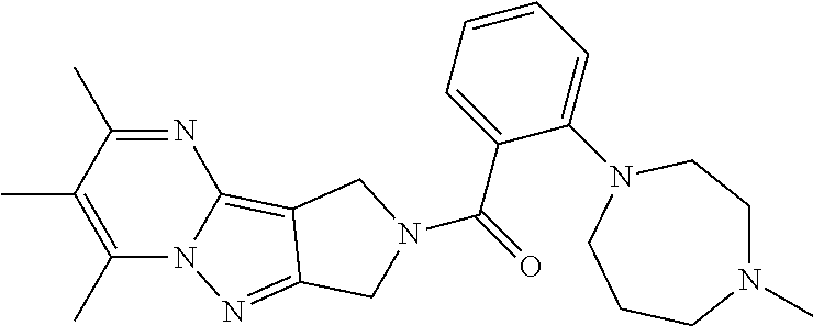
N1=C(C)C(C)=C(C)N2C1=C1C(=N2)CN(C(=O)C2=CC=CC=C2N2CCN(C)CCC2)C1
